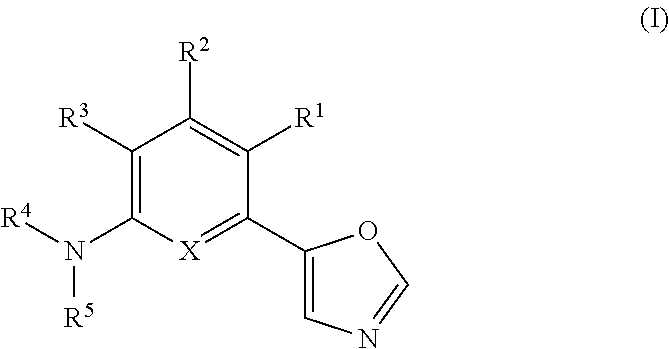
C1([R3])=C(N([R4])[R5])[X]=C(C2=CN=CO2)C([R1])=C1[R2]
